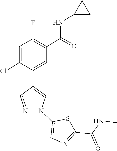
S1C(C(NC)=O)=NC=C1N1C=C(C2=CC(C(NC3CC3)=O)=C(F)C=C2Cl)C=N1
